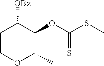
C1COC(C)C(OC(SC)=S)C1[OBz]
